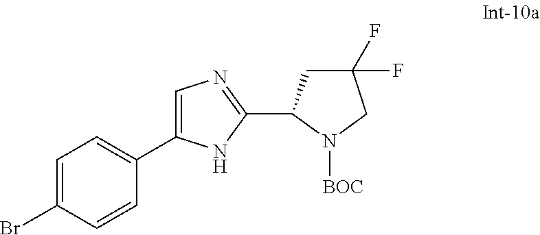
C1=C(Br)C=CC(C2=CN=C(C3CC(F)(F)CN3[BOC])N2)=C1
